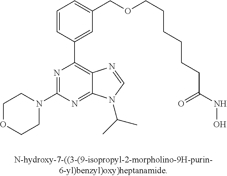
C1OCCN(C2=NC(C3=CC(COCCCCCCC(=O)NO)=CC=C3)=C3C(=N2)N(C(C)C)C=N3)C1
